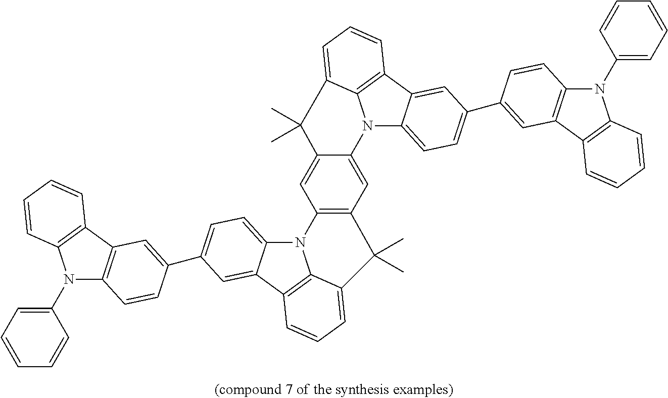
N1(C2=CC=CC=C2)C2=C(C3=C1C=CC=C3)C=C(C1=CC=C3N4C5=C(C3=C1)C=CC=C5C(C)(C)C1=C4C=C3C(=C1)N1C4=CC=C(C5=CC6=C(N(C7=CC=CC=C7)C7=C6C=CC=C7)C=C5)C=C4C4=C1C(=CC=C4)C3(C)C)C=C2
